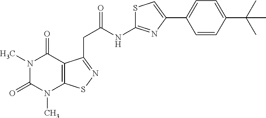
N1(C)C(=O)N(C)C2=C(C1=O)C(CC(NC1=NC(C3=CC=C(C(C)(C)C)C=C3)=CS1)=O)=NS2
